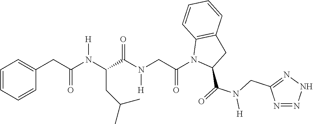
C1=CC=CC(CC(N(C(C(N(CC(N2C(C(N([H])CC3=NNN=N3)=O)CC3=C2C=CC=C3)=O)[H])=O)CC(C)C)[H])=O)=C1
